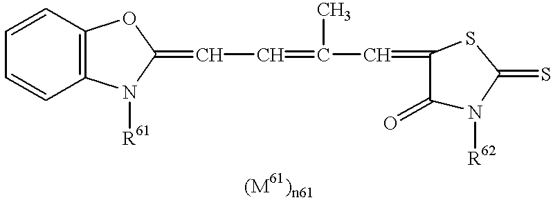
C1=CC2=C(C=C1)N([R61])C(=CC=C(C)C=C1C(=O)N([R62])C(=S)S1)O2
